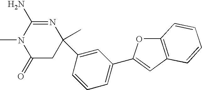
C1(=O)CC(C)(C2=CC(C3=CC4=C(O3)C=CC=C4)=CC=C2)N=C(N)N1C
